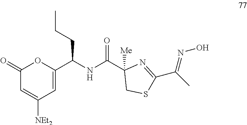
C1(=O)C=C([NEt2])C=C(C(NC(C2([Me])CSC(C(C)=NO)=N2)=O)CCC)O1
